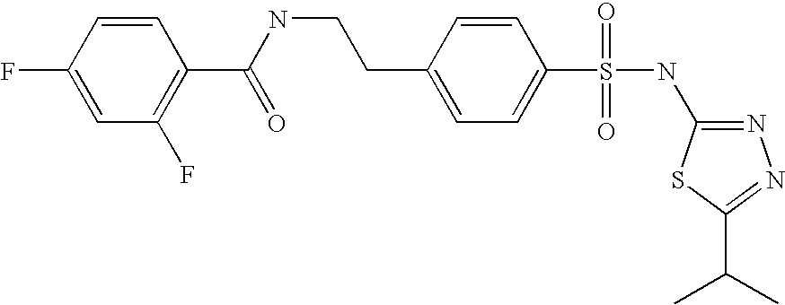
C1=C(F)C=CC(C(NCCC2=CC=C(S(NC3=NN=C(C(C)C)S3)(=O)=O)C=C2)=O)=C1F
